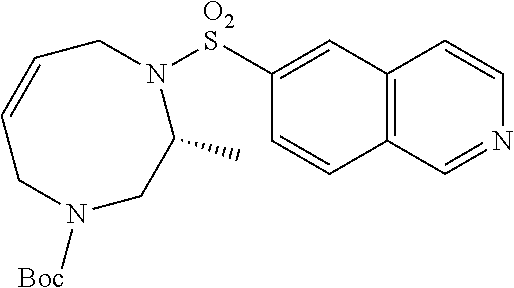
C12=C(C=C([O2S]N3CC=CCN([Boc])CC3C)C=C1)C=CN=C2
